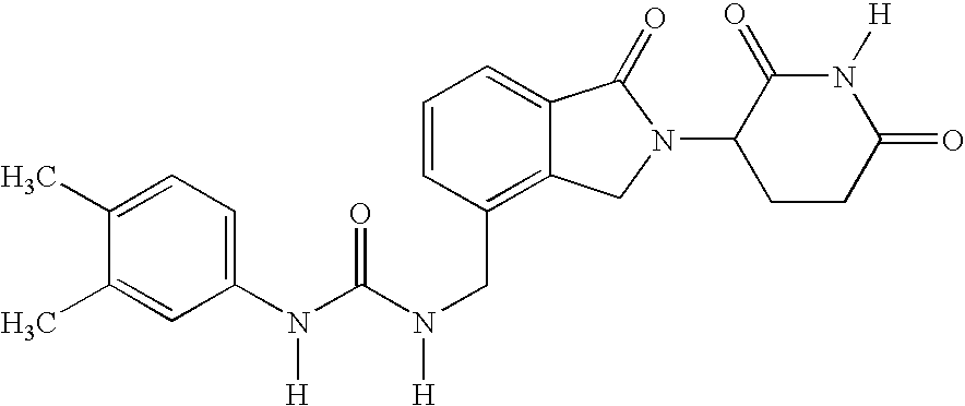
N(C(N(CC1=C2C(=CC=C1)C(=O)N(C1CCC(=O)N([H])C1=O)C2)[H])=O)(C1=CC=C(C)C(C)=C1)[H]
